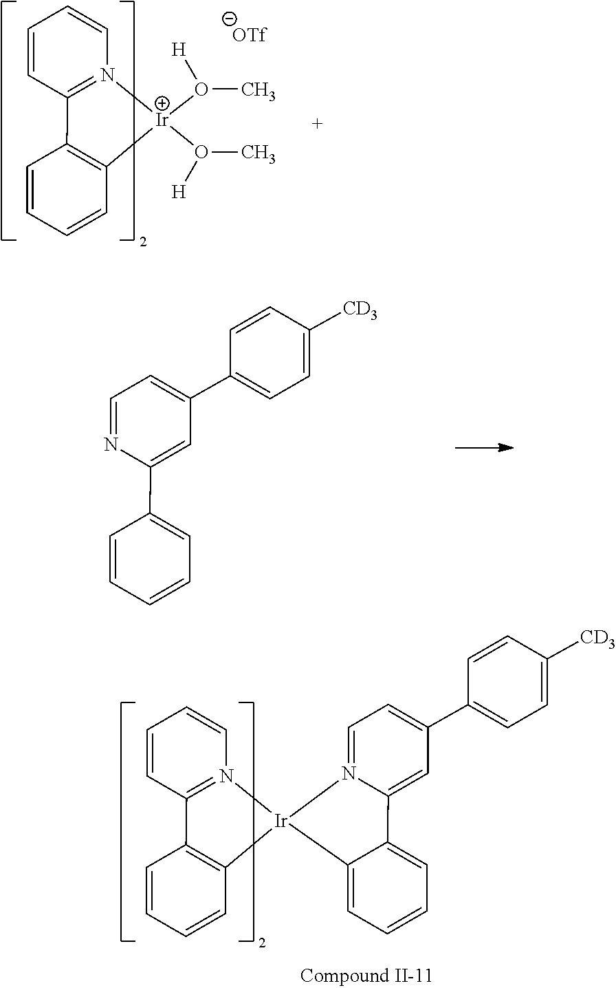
C1(C2=CC=N3C(=C2)C2=CC=CC=C2[Ir]32N3=C(C=CC=C3)C3=C2C=CC=C3)=CC=C([CD3])C=C1.C1=CC=CN2=C1C1=C(C=CC=C1)[Ir]2(O(C)[H])O(C)[H].C1(C2=CC=NC(C3=CC=CC=C3)=C2)=CC=C([CD3])C=C1
